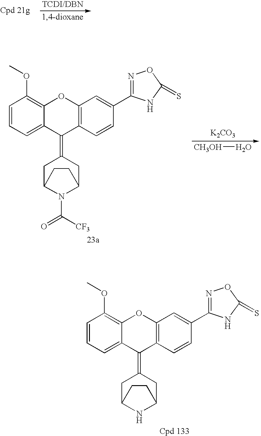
C1=CC=C2C(=C1OC)OC1=C(C2=C2CC3NC(C2)CC3)C=CC(C2=NOC(=S)N2)=C1.C1=CC=C2C(=C1OC)OC1=C(C2=C2CC3N(C([CF3])=O)C(C2)CC3)C=CC(C2=NOC(=S)N2)=C1.[K2CO3].[CH3OH]O
